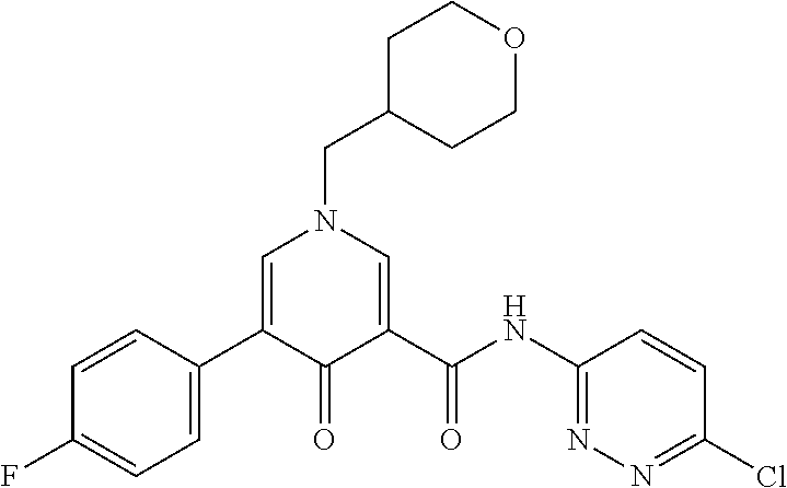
C1=C(C2=CN(CC3CCOCC3)C=C(C(NC3=NN=C(Cl)C=C3)=O)C2=O)C=CC(F)=C1
